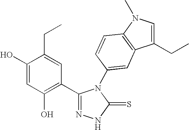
C1(O)=CC(O)=C(C2=NNC(=S)N2C2=CC3=C(C=C2)N(C)C=C3CC)C=C1CC
